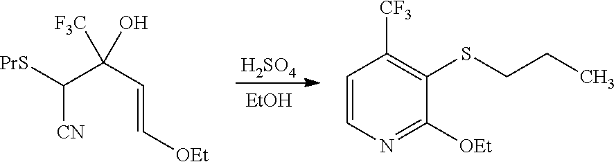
[H2SO4].[EtOH].C([CN])([PrS])C(C=C[OEt])(O)[F3C].C1=CN=C([OEt])C(SCCC)=C1[CF3]
